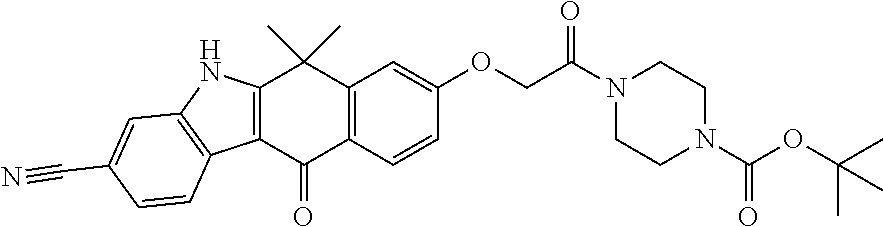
C12=C(C=CC(OCC(=O)N3CCN(C(OC(C)(C)C)=O)CC3)=C1)C(=O)C1=C(C2(C)C)NC2=C1C=CC(C#N)=C2
